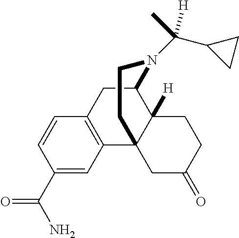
C1(C(N)=O)=CC2=C(C=C1)CC1C3([H])C2(CC(=O)CC3)CCN1C(C1CC1)(C)[H]
